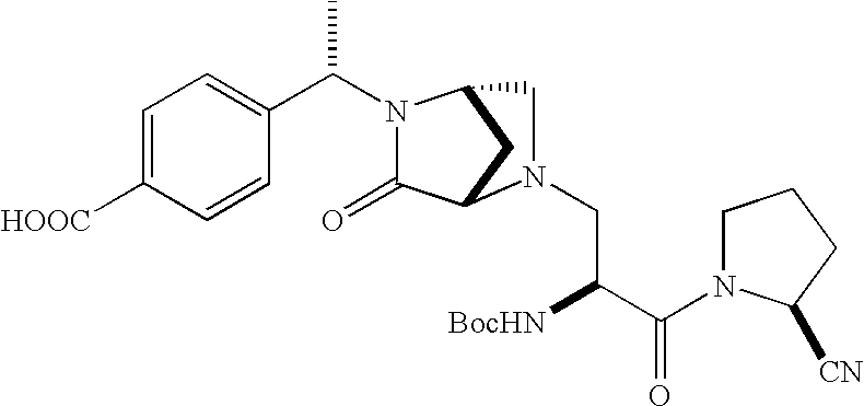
C1=C([HOOC])C=CC(C(N2C(=O)C3CC2CN3CC([BocHN])C(=O)N2CCCC2[CN])C)=C1
